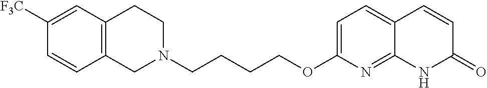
C12=C(CCN(CCCCOC3=CC=C4C(=N3)NC(=O)C=C4)C1)C=C([F3C])C=C2
